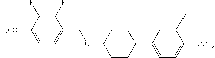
C1(F)=C(F)C([H3CO])=CC=C1COC1CCC(C2=CC=C([OCH3])C(F)=C2)CC1
